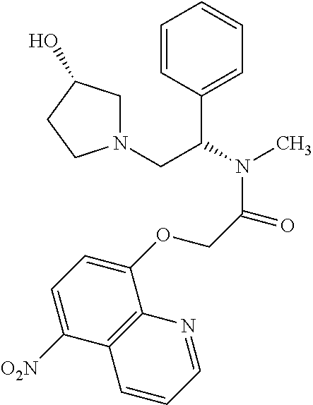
C1=CC(C(CN2CC(O)CC2)N(C)C(COC2=CC=C([O2N])C3=C2N=CC=C3)=O)=CC=C1
